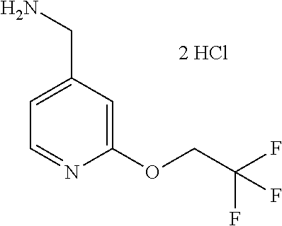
C1(OCC(F)(F)F)=CC(CN)=CC=N1
